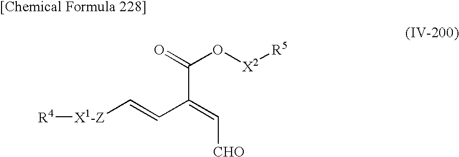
O=C(O[X2][R5])C(=C[CHO])C=C[X1-Z][R4]
